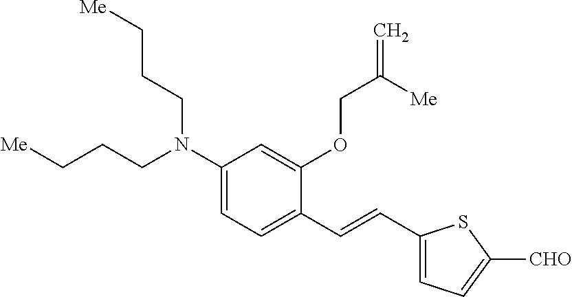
C1(N(CCC[Me])CCC[Me])=CC=C(C=CC2=CC=C([CHO])S2)C(OCC(=C)[Me])=C1
